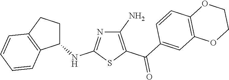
C1(N)=C(C(C2=CC3=C(C=C2)OCCO3)=O)SC(NC2CCC3=C2C=CC=C3)=N1
